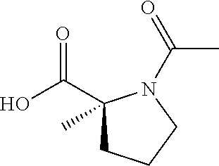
C1(C(O)=O)(C)CCCN1C(=O)C
